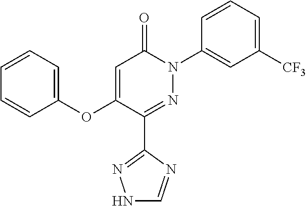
C1=C(OC2=CC=CC=C2)C(C2=NNC=N2)=NN(C2=CC([CF3])=CC=C2)C1=O
